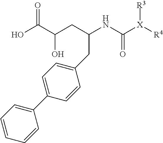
O=C(C(CC(NC([X]([R4])[R3])=O)CC1=CC=C(C2=CC=CC=C2)C=C1)O)O
